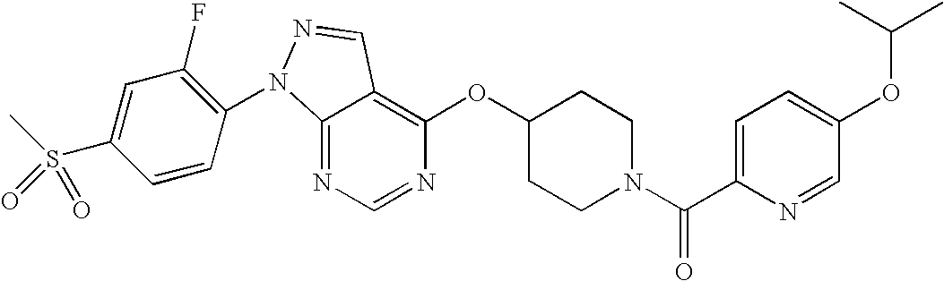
C12=NC=NC(OC3CCN(C(C4=CC=C(OC(C)C)C=N4)=O)CC3)=C1C=NN2C1=C(F)C=C(S(C)(=O)=O)C=C1
